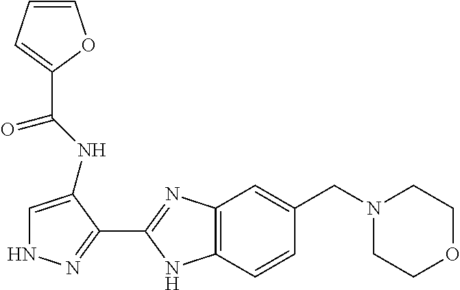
C1=CC=C(C(NC2=CNN=C2C2=NC3=C(N2)C=CC(CN2CCOCC2)=C3)=O)O1
